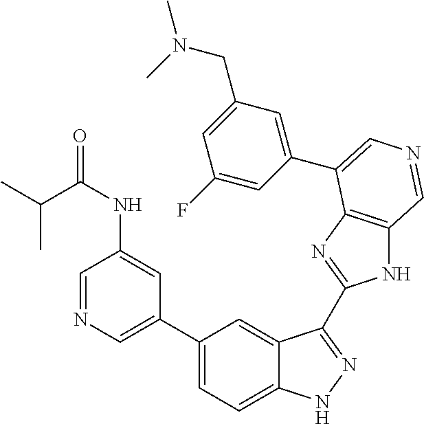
C1(C2=CN=CC(NC(=O)C(C)C)=C2)=CC=C2C(=C1)C(C1=NC3=C(N1)C=NC=C3C1=CC(CN(C)C)=CC(F)=C1)=NN2
